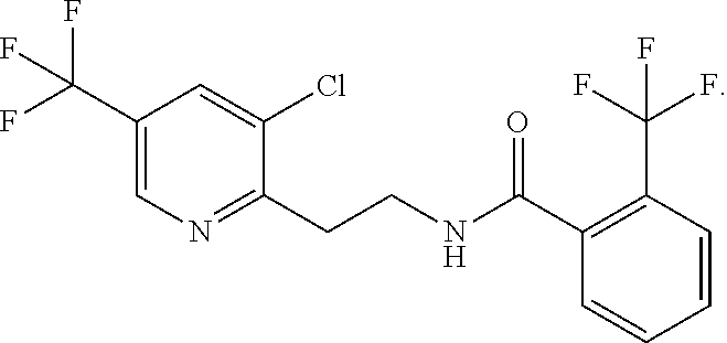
C1(Cl)=CC(C(F)(F)F)=CN=C1CCNC(C1=C(C(F)(F)F)C=CC=C1)=O
